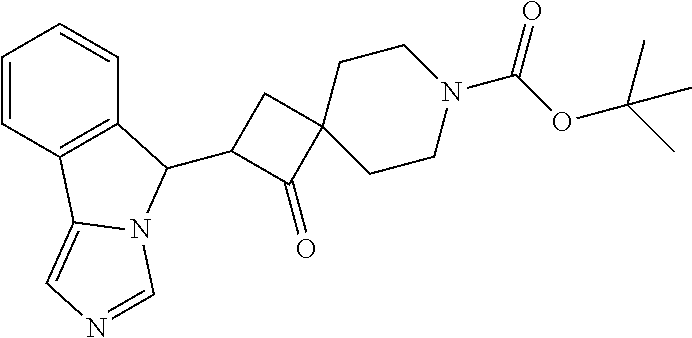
C1=CC2=C(C=C1)C(C1C(=O)C3(C1)CCN(C(OC(C)(C)C)=O)CC3)N1C2=CN=C1
